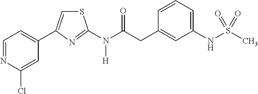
C1=NC(Cl)=CC(C2=CSC(N(C(CC3=CC(NS(C)(=O)=O)=CC=C3)=O)[H])=N2)=C1
